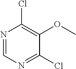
ClC1=C(OC)C(Cl)=NC=N1
